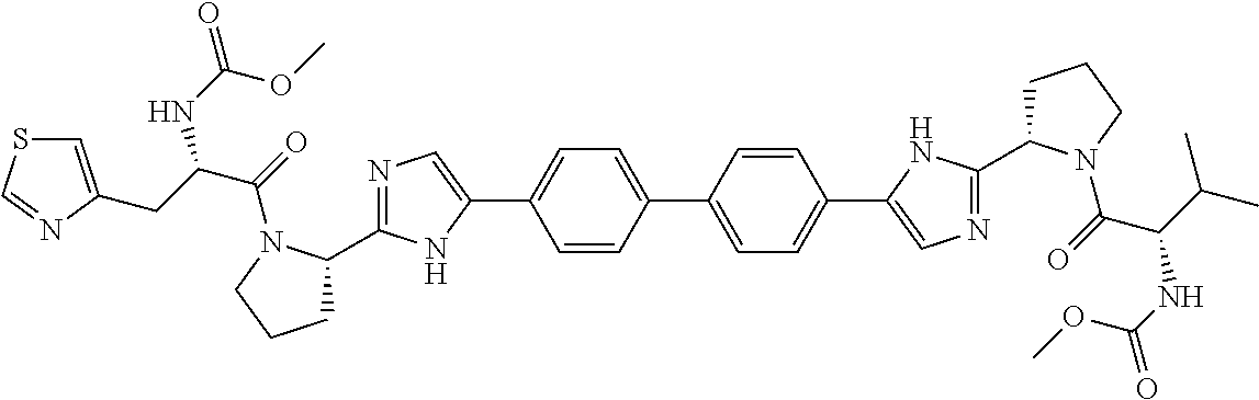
C1=CC(C2=CC=C(C3=CN=C(C4CCCN4C(C(C(C)C)NC(=O)OC)=O)N3)C=C2)=CC=C1C1=CN=C(C2CCCN2C(C(CC2=CSC=N2)NC(=O)OC)=O)N1
